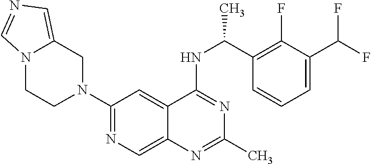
N1(C2=NC=C3C(=C2)C(NC(C2=C(F)C(C(F)F)=CC=C2)C)=NC(C)=N3)CC2=CN=CN2CC1
